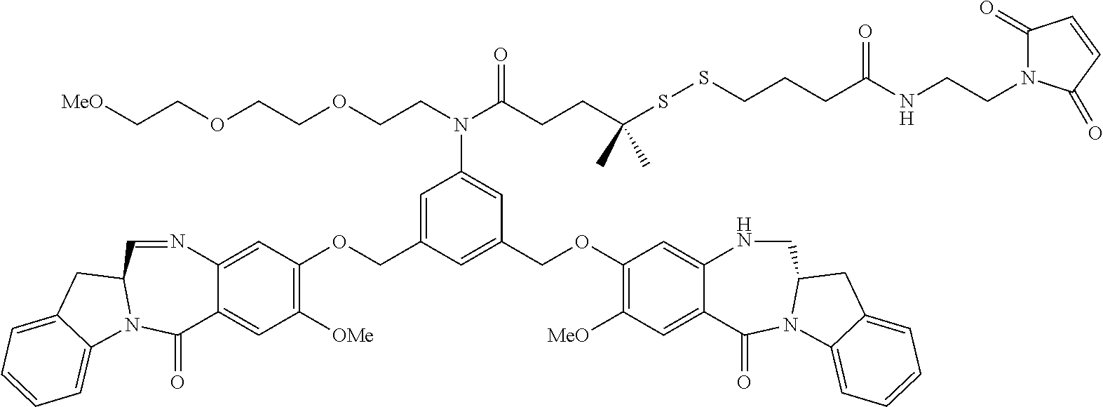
C12=CC([OMe])=C(OCC3=CC(N(C(CCC(SSCCCC(NCCN4C(=O)C=CC4=O)=O)(C)C)=O)CCOCCOCC[MeO])=CC(COC4=C([MeO])C=C5C(=C4)NCC4N(C6=CC=CC=C6C4)C5=O)=C3)C=C1N=CC1N(C3=CC=CC=C3C1)C2=O
